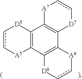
c1c[A5]C2=C([D5]1)C1=C(C3=C2[D6]cc[A6]3)[D7]cc[A7]1
